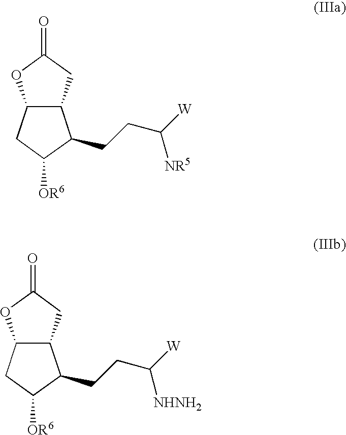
C12C(CC(=O)O1)C(CCC([W])[NR5])C([OR6])C2.C12C(CC(=O)O1)C(CCC([W])[NHNH2])C([OR6])C2
